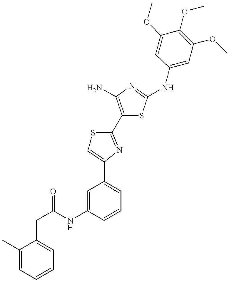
C(NC1=CC(C2=CSC(C3=C(N)N=C(NC4=CC(OC)=C(OC)C(OC)=C4)S3)=N2)=CC=C1)(=O)CC1=CC=CC=C1C
